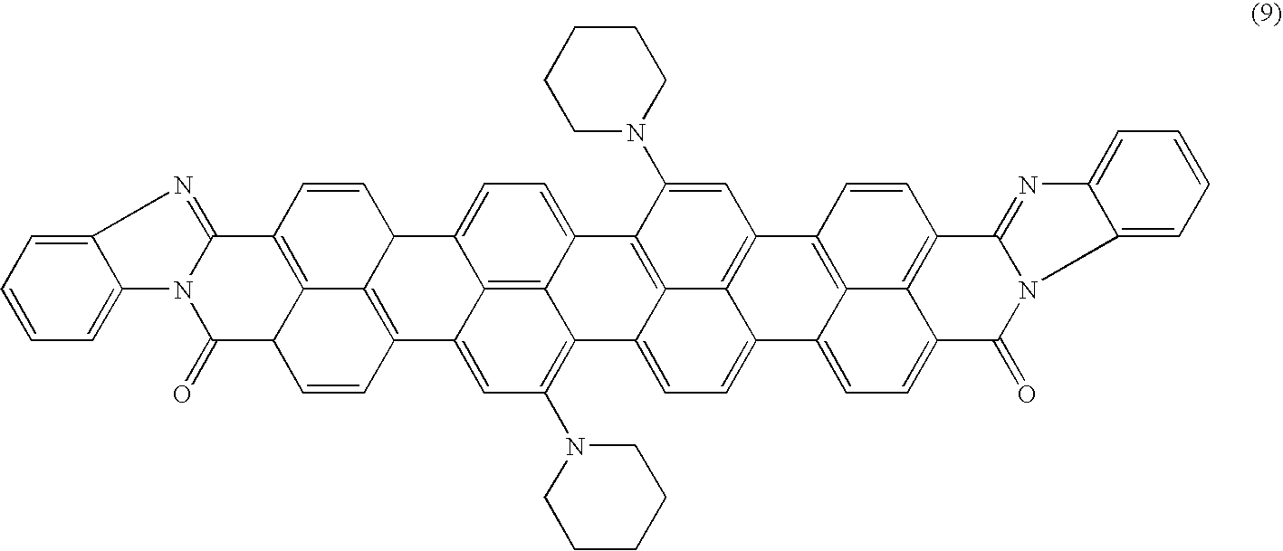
C12=CC=CC=C1N1C(=N2)C2=C3C(C1=O)C=CC1=C3C(C=C2)C2=CC=C3C4=C2C1=CC(N1CCCCC1)=C4C1=CC=C2C4=C(C=C(N5CCCCC5)C3=C14)C1=C3C2=CC=C2C3=C(C=C1)C1=NC3=CC=CC=C3N1C2=O
